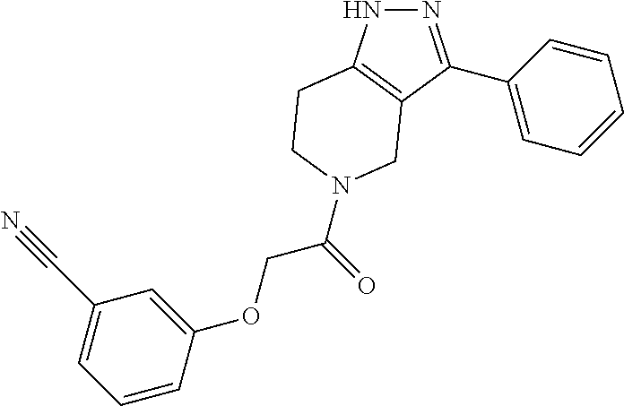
N1N=C(C2=CC=CC=C2)C2=C1CCN(C(COC1=CC(C#N)=CC=C1)=O)C2
